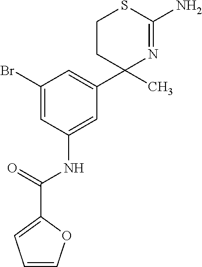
C1=COC(C(=O)NC2=CC(C3(C)N=C(N)SCC3)=CC(Br)=C2)=C1
